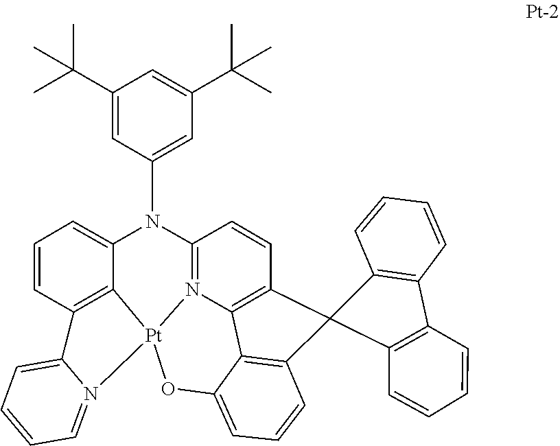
C1(N2C3=CC=CC4=C3[Pt]3(OC5=CC=CC6=C5C5=C(C=CC2=N35)C62C3=C(C=CC=C3)C3=C2C=CC=C3)N2=CC=CC=C42)=CC(C(C)(C)C)=CC(C(C)(C)C)=C1
